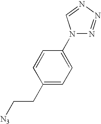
C1=CC(CC[N3])=CC=C1N1N=NN=C1
